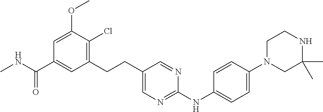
C1(CCC2=CN=C(NC3=CC=C(N4CC(C)(C)NCC4)C=C3)N=C2)=C(Cl)C(OC)=CC(C(NC)=O)=C1
